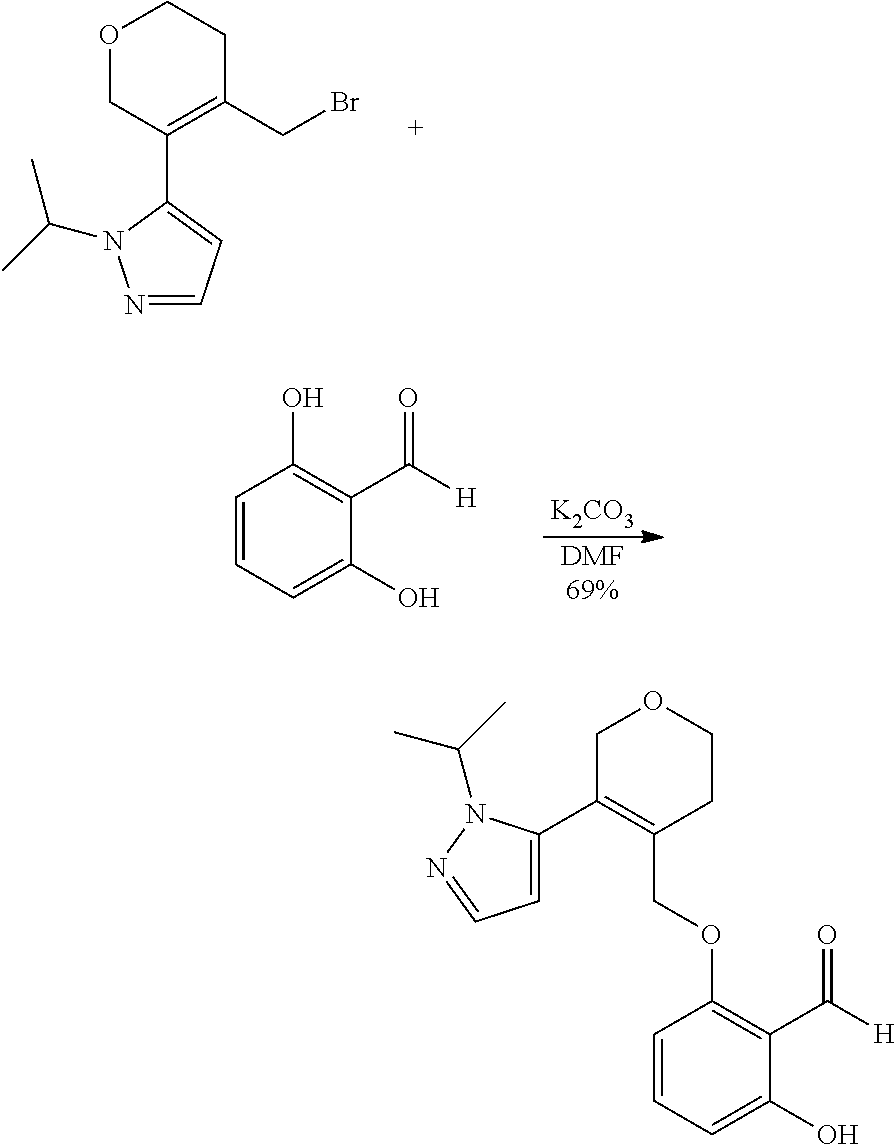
C1=CC=C(O)C(C([H])=O)=C1O.[K2CO3].[DMF69%].O1CC(C2=CC=NN2C(C)C)=C(CBr)CC1.C1=CC=C(O)C(C([H])=O)=C1OCC1=C(C2=CC=NN2C(C)C)COCC1
